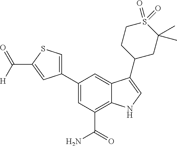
C1(C2=CSC(C(=O)[H])=C2)=CC(C(N)=O)=C2C(=C1)C(C1CC(C)(C)S(=O)(=O)CC1)=CN2
